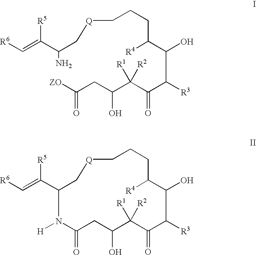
[R6]C=C([R5])C(C[Q]CCCC(C(C(C(C(C(CC(=O)[ZO])O)([R1])[R2])=O)[R3])O)[R4])N.[R6]C=C([R5])C1C[Q]CCCC([R4])C(O)C([R3])C(=O)C([R1])([R2])C(O)CC(=O)N1[H]
